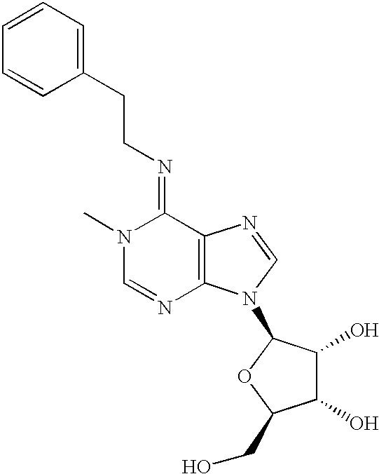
C12=C(N=CN1C1C(O)C(O)C(CO)O1)C(=NCCC1=CC=CC=C1)N(C)C=N2
